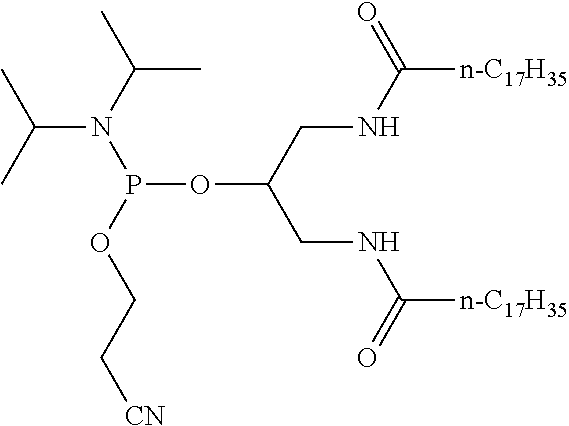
P(OC(CNC([n-C17H35])=O)CNC([n-C17H35])=O)(OCC[CN])N(C(C)C)C(C)C
